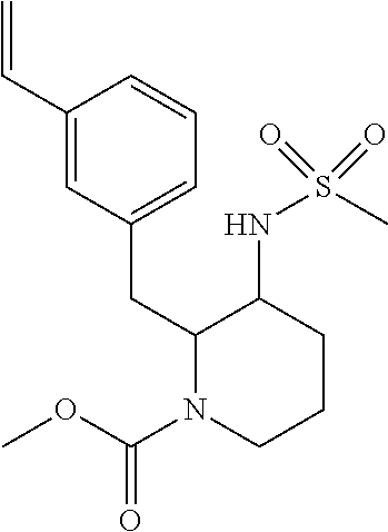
C1(CC2=CC=CC(C=C)=C2)N(C(=O)OC)CCCC1NS(C)(=O)=O
